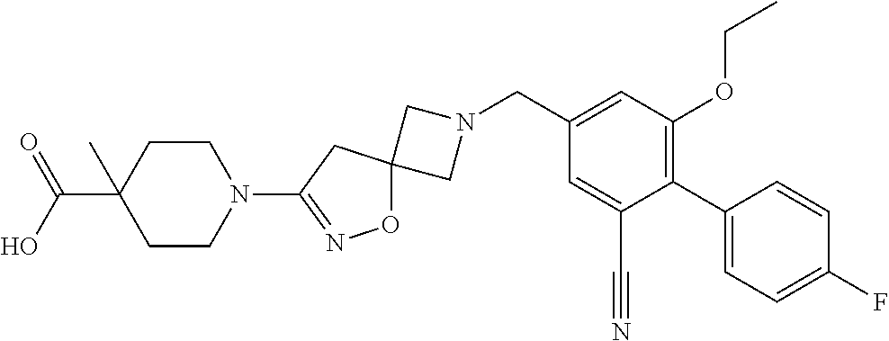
C1N(CC2=CC(OCC)=C(C3=CC=C(F)C=C3)C(C#N)=C2)CC12ON=C(N1CCC(C(=O)O)(C)CC1)C2
